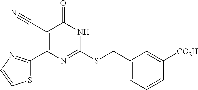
S1C(C2=C(C#N)C(=O)NC(SCC3=CC=CC([CO2H])=C3)=N2)=NC=C1
